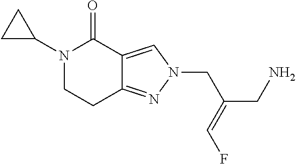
N1(C2CC2)CCC2=NN(CC(CN)=CF)C=C2C1=O
